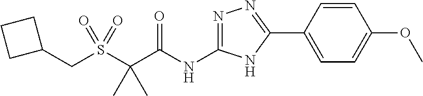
S(C(C(NC1=NN=C(C2=CC=C(OC)C=C2)N1)=O)(C)C)(=O)(=O)CC1CCC1
